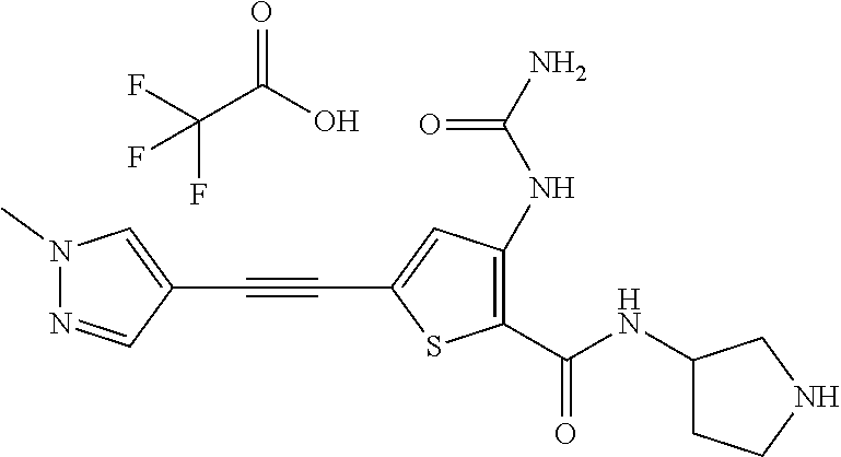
C1(C(NC2CCNC2)=O)=C(NC(N)=O)C=C(C#CC2=CN(C)N=C2)S1.FC(C(O)=O)(F)F
